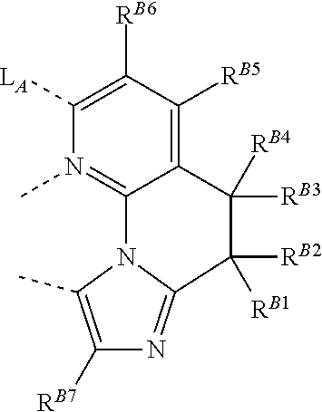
C1([LA])=C([RB6])C([RB5])=C2C([RB4])([RB3])C([RB2])([RB1])C3=NC([RB7])=C(C)N3C2=N1C
